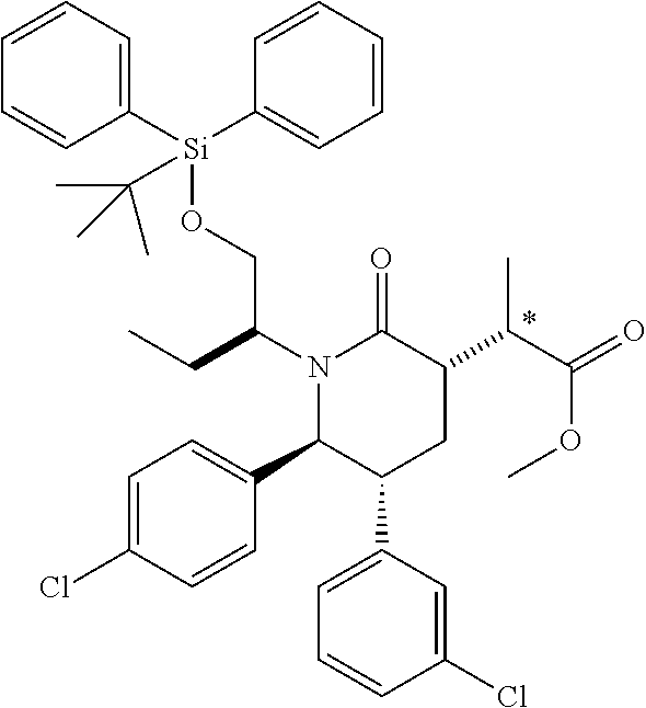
N1(C(CC)CO[Si](C2=CC=CC=C2)(C2=CC=CC=C2)C(C)(C)C)C(C2=CC=C(Cl)C=C2)C(C2=CC=CC(Cl)=C2)CC(C(C(=O)OC)C)C1=O
